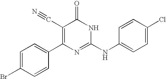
C1=CC(C2=C(C#N)C(=O)NC(NC3=CC=C(Cl)C=C3)=N2)=CC=C1Br
